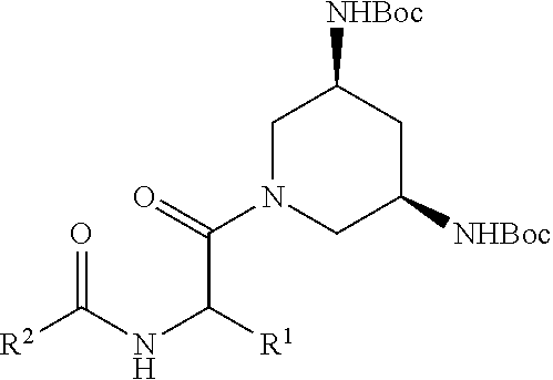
C1N(C(C([R1])NC([R2])=O)=O)CC([NHBoc])CC1[NHBoc]
